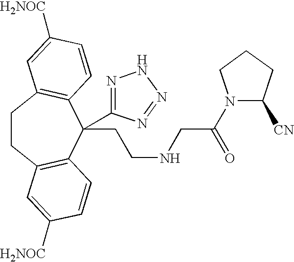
C1CC2=C(C(CCNCC(N3C([CN])CCC3)=O)(C3=NNN=N3)C3=C1C=C([H2NOC])C=C3)C=CC([H2NOC])=C2
